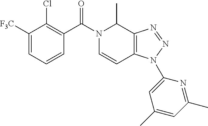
C1([F3C])=CC=CC(C(N2C=CC3=C(C2C)N=NN3C2=CC(C)=CC(C)=N2)=O)=C1Cl
